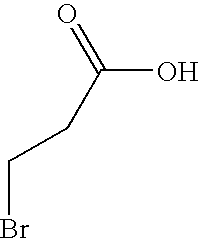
BrCCC(O)=O
